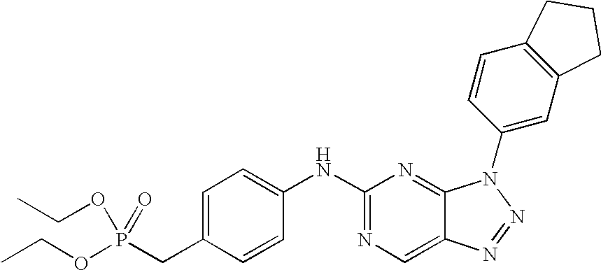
N(C1=NC=C2C(=N1)N(C1=CC3=C(C=C1)CCC3)N=N2)C1=CC=C(CP(OCC)(=O)OCC)C=C1
